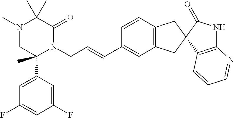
C1(C)(C)N(C)CC(C2=CC(F)=CC(F)=C2)(C)N(CC=CC2=CC3=C(C=C2)CC2(C3)C3=C(NC2=O)N=CC=C3)C1=O
